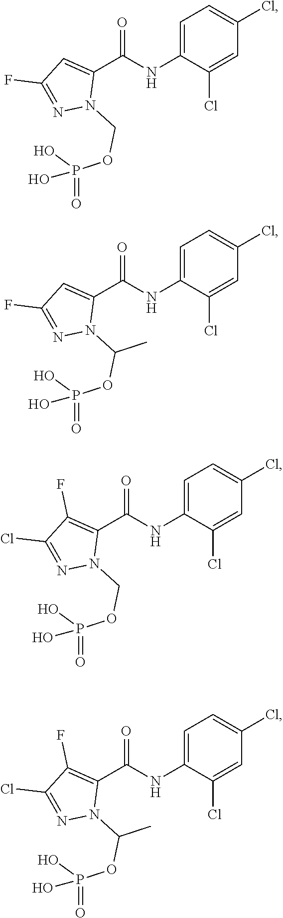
C1=C(NC(C2=CC(F)=NN2COP(=O)(O)O)=O)C(Cl)=CC(Cl)=C1.C1=C(NC(C2=CC(F)=NN2C(OP(=O)(O)O)C)=O)C(Cl)=CC(Cl)=C1.C1=C(NC(C2=C(F)C(Cl)=NN2COP(=O)(O)O)=O)C(Cl)=CC(Cl)=C1.C1=C(NC(C2=C(F)C(Cl)=NN2C(OP(=O)(O)O)C)=O)C(Cl)=CC(Cl)=C1
